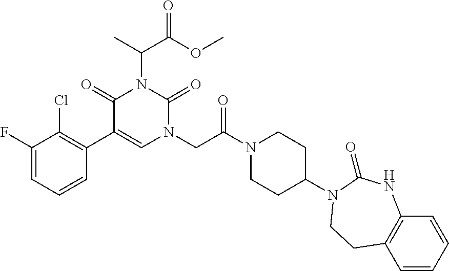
C1(F)=CC=CC(C2=CN(CC(N3CCC(N4C(=O)NC5=C(C=CC=C5)CC4)CC3)=O)C(=O)N(C(C(OC)=O)C)C2=O)=C1Cl
